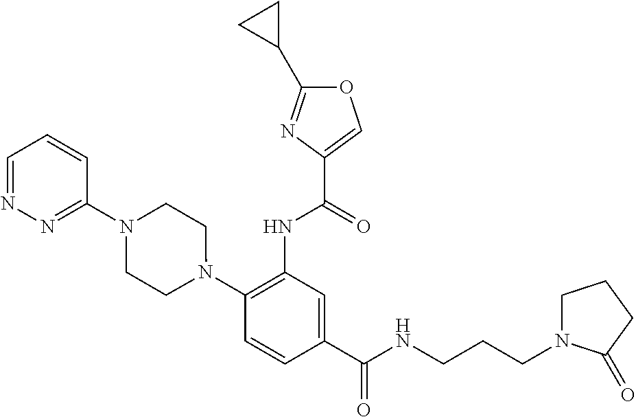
C1(NC(=O)C2=COC(C3CC3)=N2)=C(N2CCN(C3=NN=CC=C3)CC2)C=CC(C(=O)NCCCN2CCCC2=O)=C1
